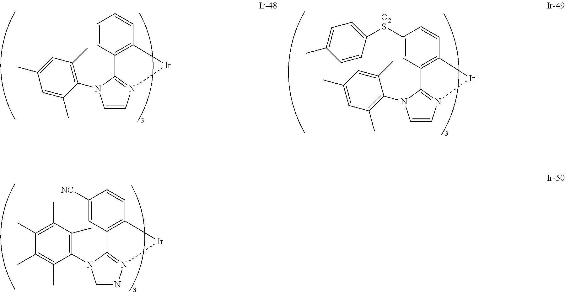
C1=CC2=C(C=C1)[Ir]N1=C2N(C2=C(C)C=C(C)C=C2C)C=C1.C1([O2S]C2=CC=C(C)C=C2)=CC2=C(C=C1)[Ir]N1=C2N(C2=C(C)C=C(C)C=C2C)C=C1.C1([NC])=CC2=C(C=C1)[Ir]N1=C2N(C2=C(C)C(C)=C(C)C(C)=C2C)C=N1
